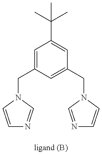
C1=CN(CC2=CC(C(C)(C)C)=CC(CN3C=CN=C3)=C2)C=N1
